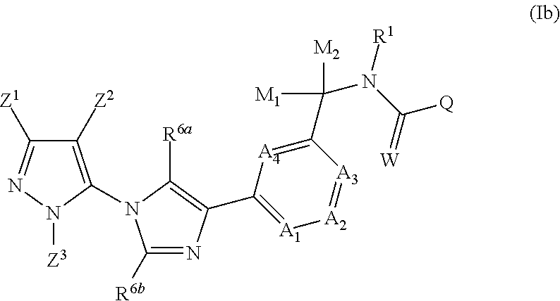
C1([Z2])=C(N2C([R6b])=NC(C3=[A1][A2]=[A3]C(C(N(C(=[W])[Q])[R1])([M1])[M2])=[A4]3)=C2[R6a])N([Z3])N=C1[Z1]
